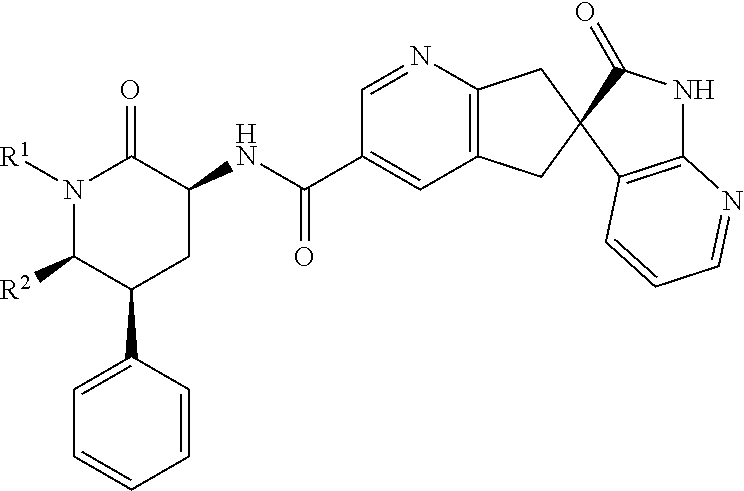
C1(C(NC2C(=O)N([R1])C([R2])C(C3=CC=CC=C3)C2)=O)=CC2=C(N=C1)CC1(C2)C2=C(NC1=O)N=CC=C2
